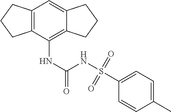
C12=C(C(NC(NS(C3=CC=C(C)C=C3)(=O)=O)=O)=C3C(=C1)CCC3)CCC2
